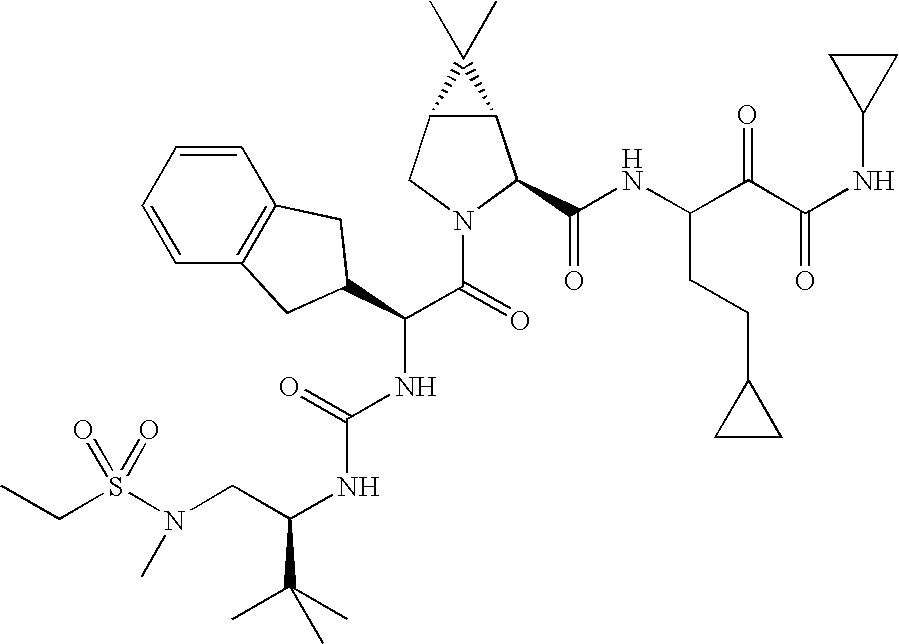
C(C)S(=O)(N(C)CC(NC(=O)NC(C(N1C(C(=O)NC(CCC2CC2)C(=O)C(=O)NC2CC2)C2C(C1)C2(C)C)=O)C1CC2=C(C=CC=C2)C1)C(C)(C)C)=O
